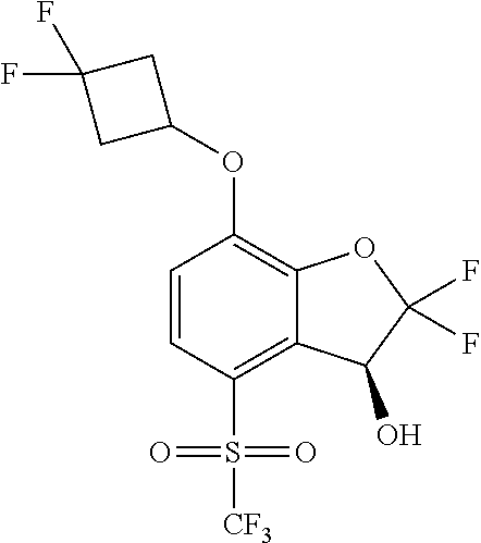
C1=CC(S([CF3])(=O)=O)=C2C(=C1OC1CC(F)(F)C1)OC(F)(F)C2O
